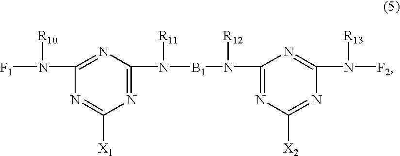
N1=C(N([B1]N(C2=NC([X2])=NC(N([R13])[F2])=N2)[R12])[R11])N=C(N([F1])[R10])N=C1[X1]
